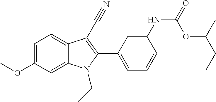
C1=C2C(=CC=C1OC)C(C#N)=C(C1=CC=CC(NC(=O)OC(CC)C)=C1)N2CC
